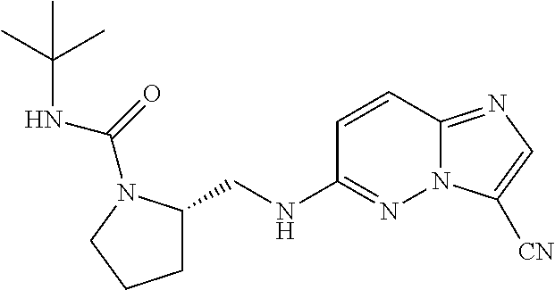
C1=CC2=NC=C([CN])N2N=C1NCC1CCCN1C(=O)NC(C)(C)C
